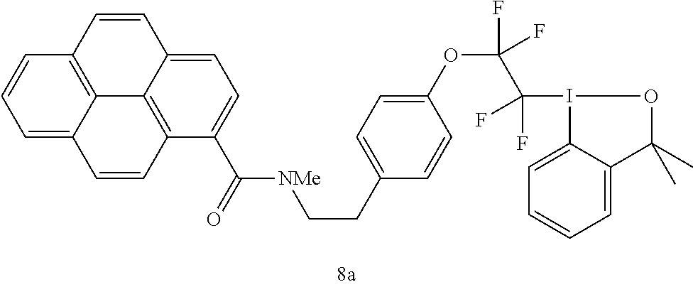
C1=CC=C2C3=C1C=CC1=CC=C(C(=O)[NMe]CCC4=CC=C(OC(C(I5C6=CC=CC=C6C(C)(C)O5)(F)F)(F)F)C=C4)C(=C31)C=C2
